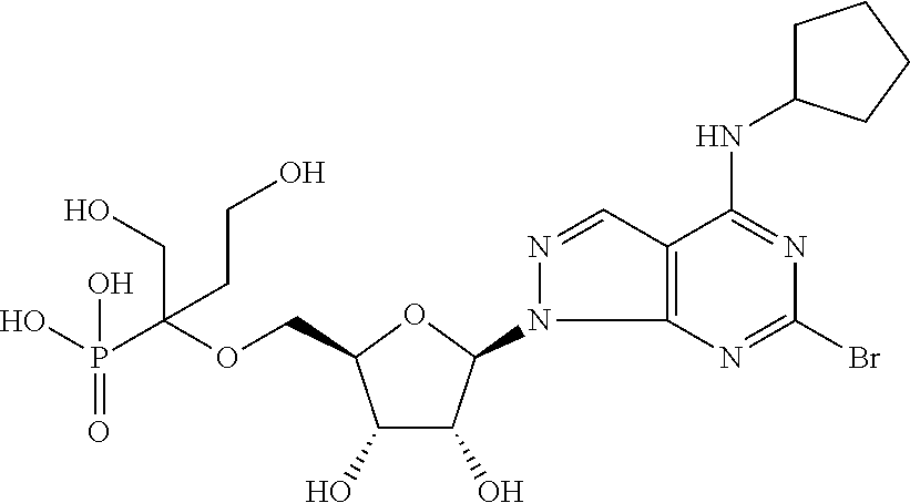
C(OCC1C(O)C(O)C(N2C3=C(C=N2)C(NC2CCCC2)=NC(Br)=N3)O1)(P(O)(=O)O)(CO)CCO
